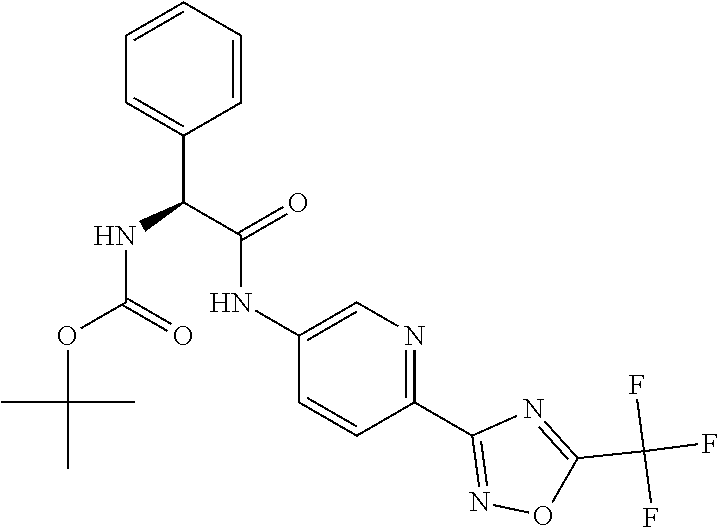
N(C1=CN=C(C2=NOC(C(F)(F)F)=N2)C=C1)C(C(NC(OC(C)(C)C)=O)C1=CC=CC=C1)=O
